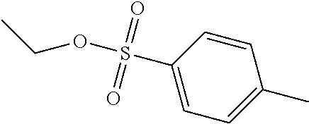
O(S(C1=CC=C(C)C=C1)(=O)=O)CC
